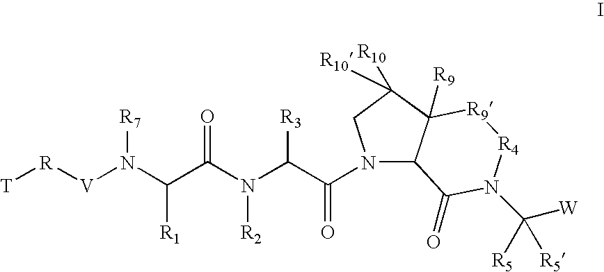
[T][R][V]N(C(C(N(C(C(N1C2C([R9])(C([R10])([R10])C1)[R9][R4]N(C([W])([R5])[R5])C2=O)=O)[R3])[R2])=O)[R1])[R7]
